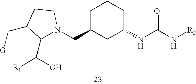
C1(C([R1])O)N(CC2CC(NC(N[R2])=O)CCC2)CCC1C[G]
